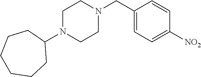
C1(N2CCN(CC3=CC=C([NO2])C=C3)CC2)CCCCCC1
